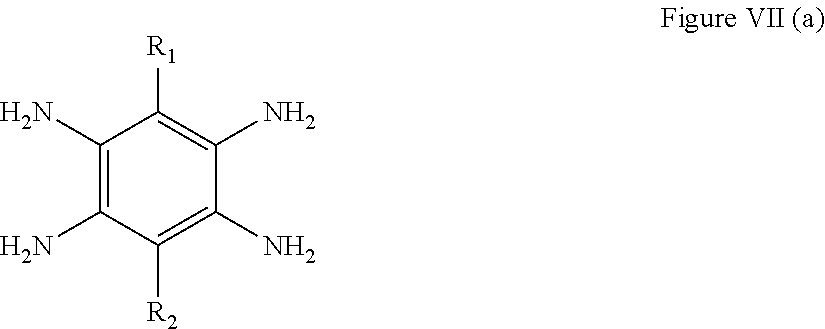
C1(N)=C(N)C([R2])=C(N)C(N)=C1[R1]
